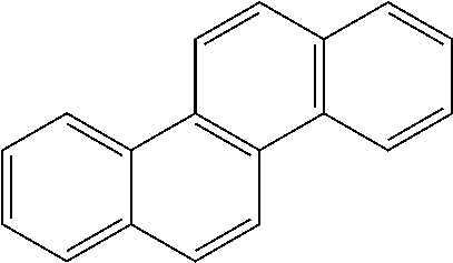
C1=CC=C2C(=C1)C1=C(C=C2)C2=C(C=C1)C=CC=C2
